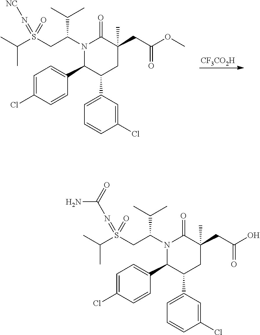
C1=C(Cl)C=CC(C2C(C3=CC=CC(Cl)=C3)CC(CC(=O)OC)(C)C(=O)N2C(CS(C(C)C)(=N[NC])=O)C(C)C)=C1.[CF3CO2H].C1=C(Cl)C=CC(C2C(C3=CC=CC(Cl)=C3)CC(CC(=O)O)(C)C(=O)N2C(CS(C(C)C)(=NC(N)=O)=O)C(C)C)=C1
